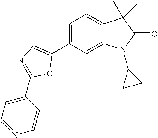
C1=C(C2=CN=C(C3=CC=NC=C3)O2)C=C2C(=C1)C(C)(C)C(=O)N2C1CC1
